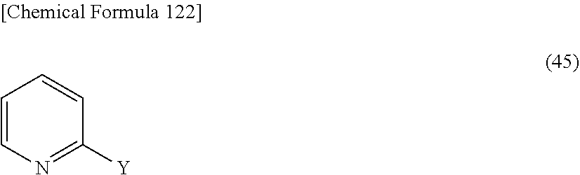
C1=CN=C([Y])C=C1
